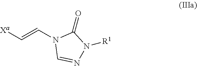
[Xa]C=CN1C=NN([R1])C1=O
